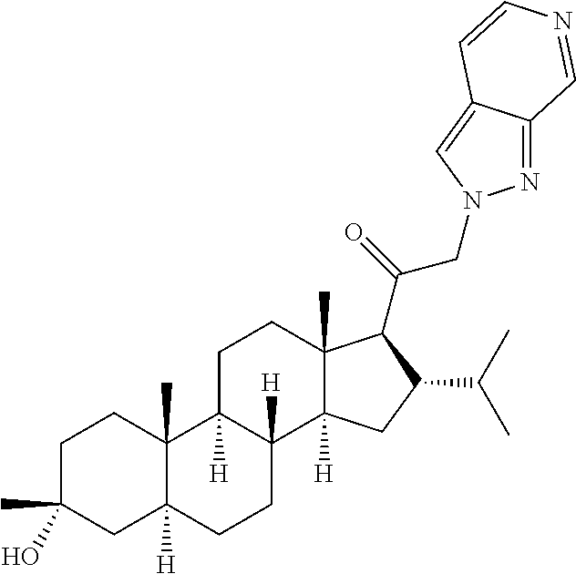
C1C(C)(O)CC2([H])C(C)(C1)C1([H])C([H])(CC2)C2([H])C(C)(CC1)C(C(=O)CN1N=C3C(=C1)C=CN=C3)C(C(C)C)C2
